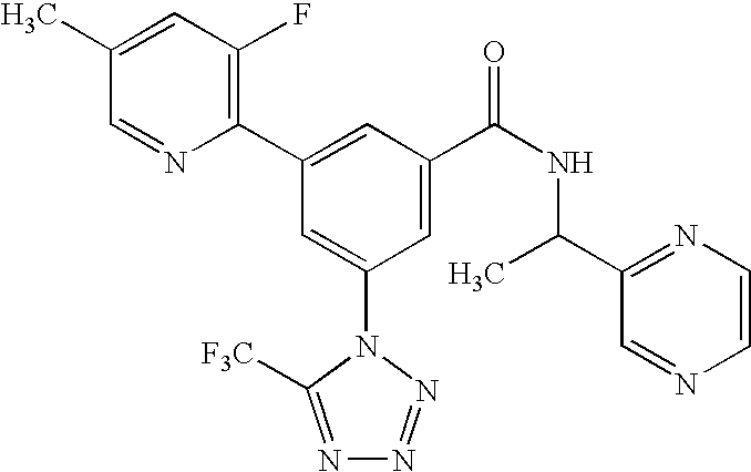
C1(C2=CC(C(NC(C3=NC=CN=C3)C)=O)=CC(N3C([F3C])=NN=N3)=C2)=C(F)C=C(C)C=N1
